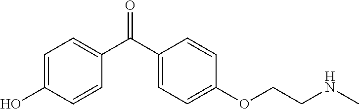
C1=C(O)C=CC(C(C2=CC=C(OCCNC)C=C2)=O)=C1
